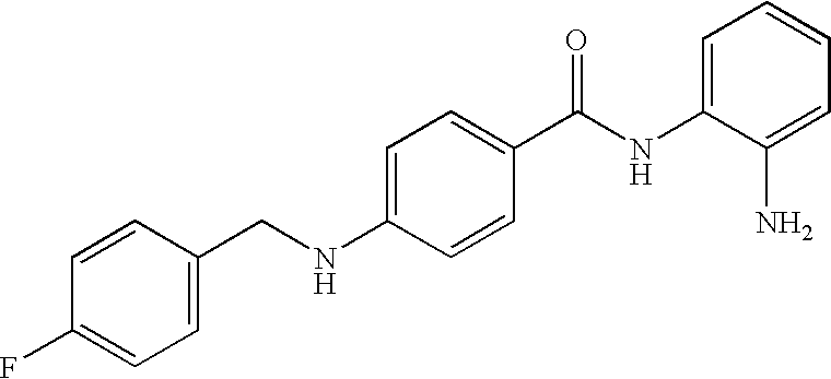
C(NC1=CC=C(C(NC2=CC=CC=C2N)=O)C=C1)C1=CC=C(F)C=C1
